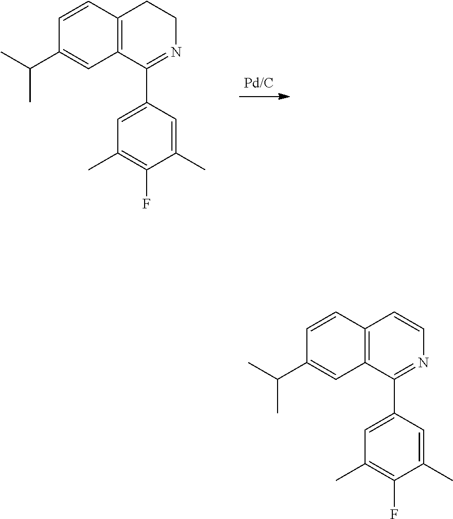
[Pd/C].C1=CC2=C(C=C1C(C)C)C(C1=CC(C)=C(F)C(C)=C1)=NCC2.C1=CC2=C(C=C1C(C)C)C(C1=CC(C)=C(F)C(C)=C1)=NC=C2
